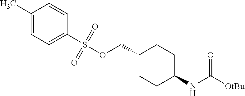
C1(C)=CC=C(S(=O)(=O)OCC2CCC(NC(=O)[OtBu])CC2)C=C1
